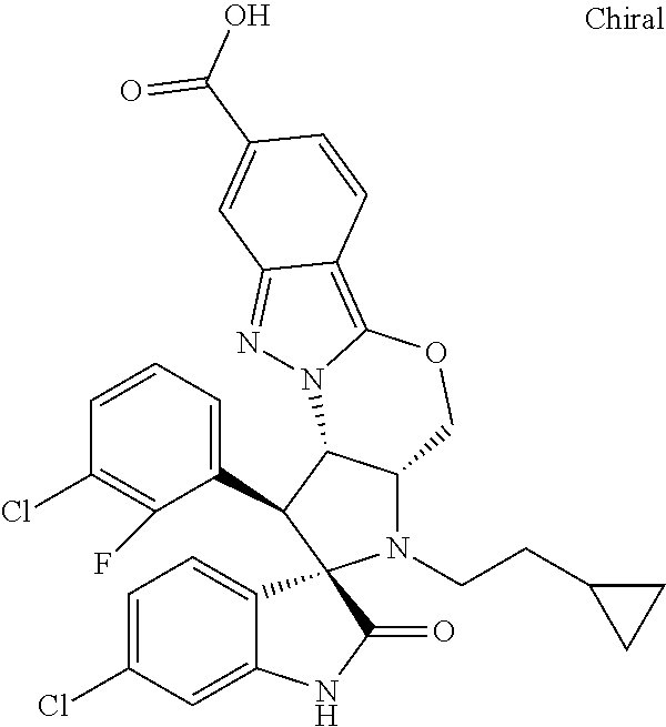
C1=CC=C(C2C3C(N(CCC4CC4)C24C2=CC=C(Cl)C=C2NC4=O)COC2=C4C(=NN32)C=C(C(O)=O)C=C4)C(F)=C1Cl
